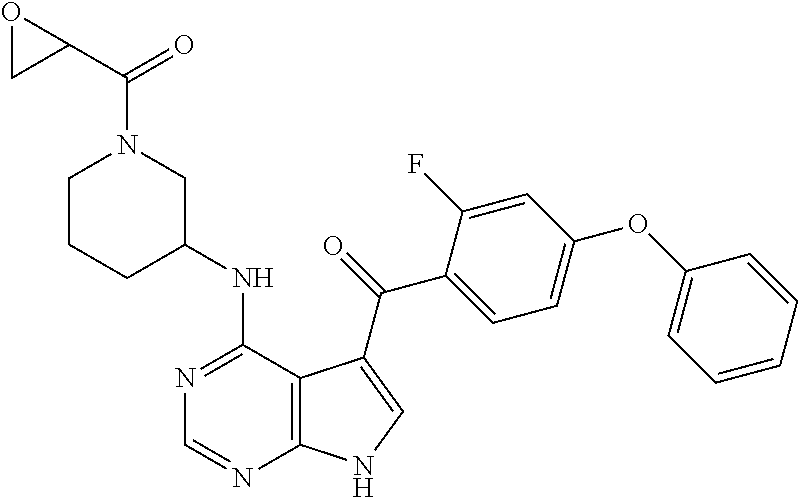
N1=C(NC2CN(C(C3OC3)=O)CCC2)C2=C(N=C1)NC=C2C(=O)C1=CC=C(OC2=CC=CC=C2)C=C1F
